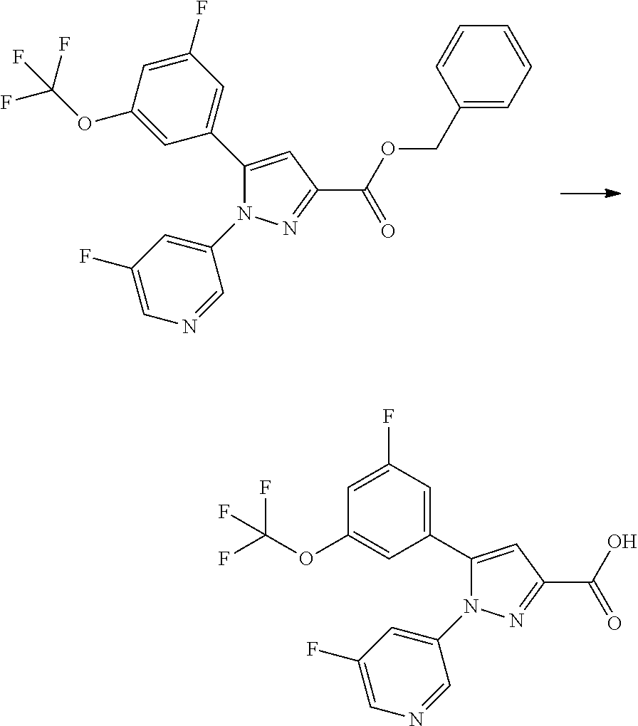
C1(COC(=O)C2=NN(C3=CC(F)=CN=C3)C(C3=CC(F)=CC(OC(F)(F)F)=C3)=C2)=CC=CC=C1.OC(=O)C1=NN(C2=CC(F)=CN=C2)C(C2=CC(F)=CC(OC(F)(F)F)=C2)=C1
